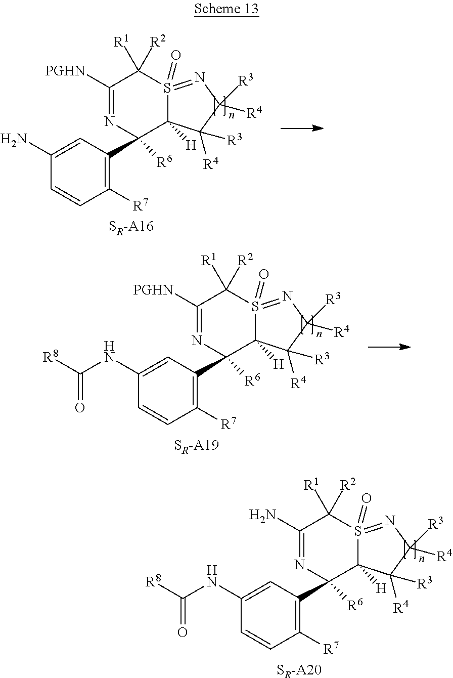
[SR-A20].C1=C(NC([R8])=O)C=CC([R7])=C1C1([R6])C2([H])S(=O)(=NC([R3])([R4])C2([R4])[R3])C([R1])([R2])C(N)=N1.[SR-A16].C1=C(N)C=CC([R7])=C1C1([R6])C2([H])S(=O)(=NC([R3])([R4])C2([R4])[R3])C([R1])([R2])C([PGHN])=N1.[SR-A19].C1=C(NC([R8])=O)C=CC([R7])=C1C1([R6])C2([H])S(=O)(=NC([R3])([R4])C2([R4])[R3])C([R1])([R2])C([PGHN])=N1
